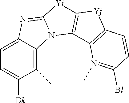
C1=C2C(=C(C)C([Bk])=C1)N1C(=N2)[Yi]C2=C1C1=C([Yj]2)C=CC([Bl])=N1C
